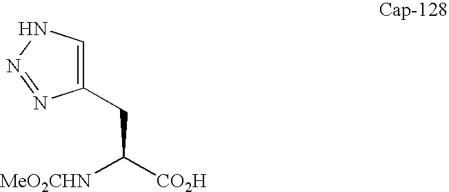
C1(CC([MeO2CHN])[CO2H])=CNN=N1
